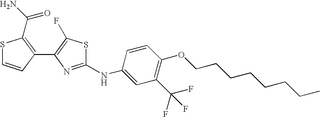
C1(C2=C(F)SC(NC3=CC(C(F)(F)F)=C(OCCCCCCCC)C=C3)=N2)=C(C(N)=O)SC=C1
